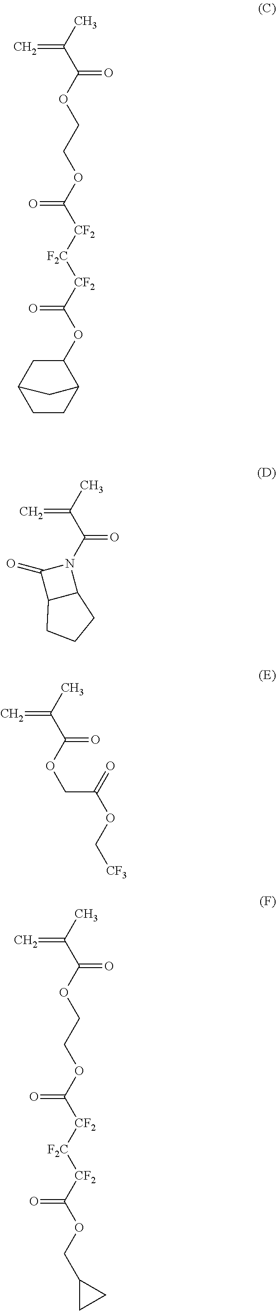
C(C(C)=C)(=O)OCCOC([CF2][F2C][CF2]C(OC1C2CCC(C1)C2)=O)=O.C(C(C)=C)(=O)N1C(=O)C2C1CCC2.C(C)(=C)C(OCC(=O)OC[CF3])=O.C(C(C)=C)(=O)OCCOC([CF2][F2C][CF2]C(OCC1CC1)=O)=O
